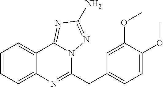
C1=CC=C2C(=C1)C1=NC(N)=NN1C(CC1=CC=C(OC)C(OC)=C1)=N2
